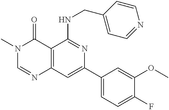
C12=C(C=C(C3=CC=C(F)C(OC)=C3)N=C1NCC1=CC=NC=C1)N=CN(C)C2=O
